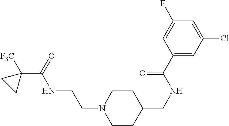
C1CC(CNC(C2=CC(Cl)=CC(F)=C2)=O)CCN1CCNC(C1([F3C])CC1)=O
